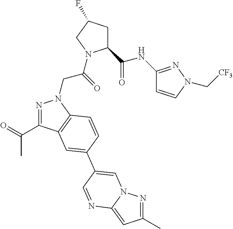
C1(C(NC2=NN(C[CF3])C=C2)=O)CC(F)CN1C(CN1N=C(C(=O)C)C2=C1C=CC(C1=CN3N=C(C)C=C3N=C1)=C2)=O
